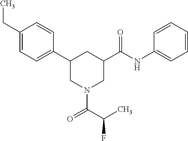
C1(CC)=CC=C(C2CN(C(C(C)F)=O)CC(C(NC3=CC=CC=C3)=O)C2)C=C1
